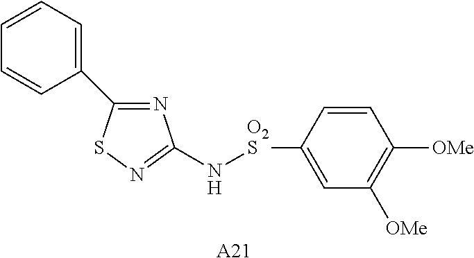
[A21].N1=C(C2=CC=CC=C2)SN=C1N[O2S]C1=CC([OMe])=C([OMe])C=C1
